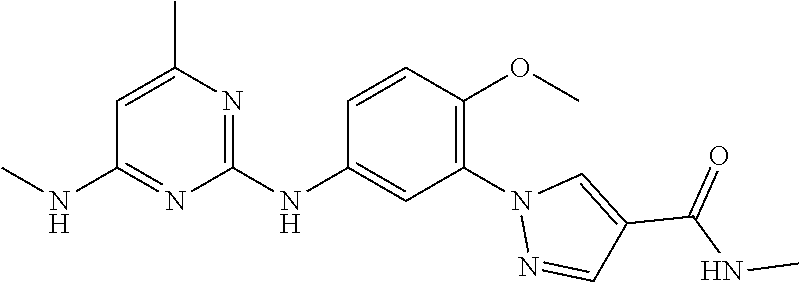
C1(NC2=CC(N3N=CC(C(NC)=O)=C3)=C(OC)C=C2)=NC(C)=CC(NC)=N1
